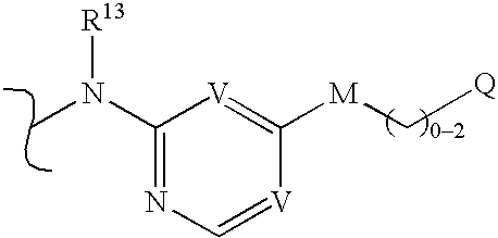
CN([R13])C1=NC=[V]C([M]C[Q])=[V]1
